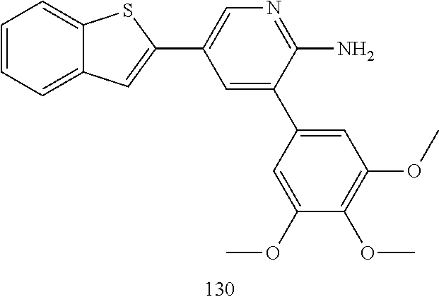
COC1=C(OC)C(OC)=CC(C2=CC(C3=CC4=CC=CC=C4S3)=CN=C2N)=C1
